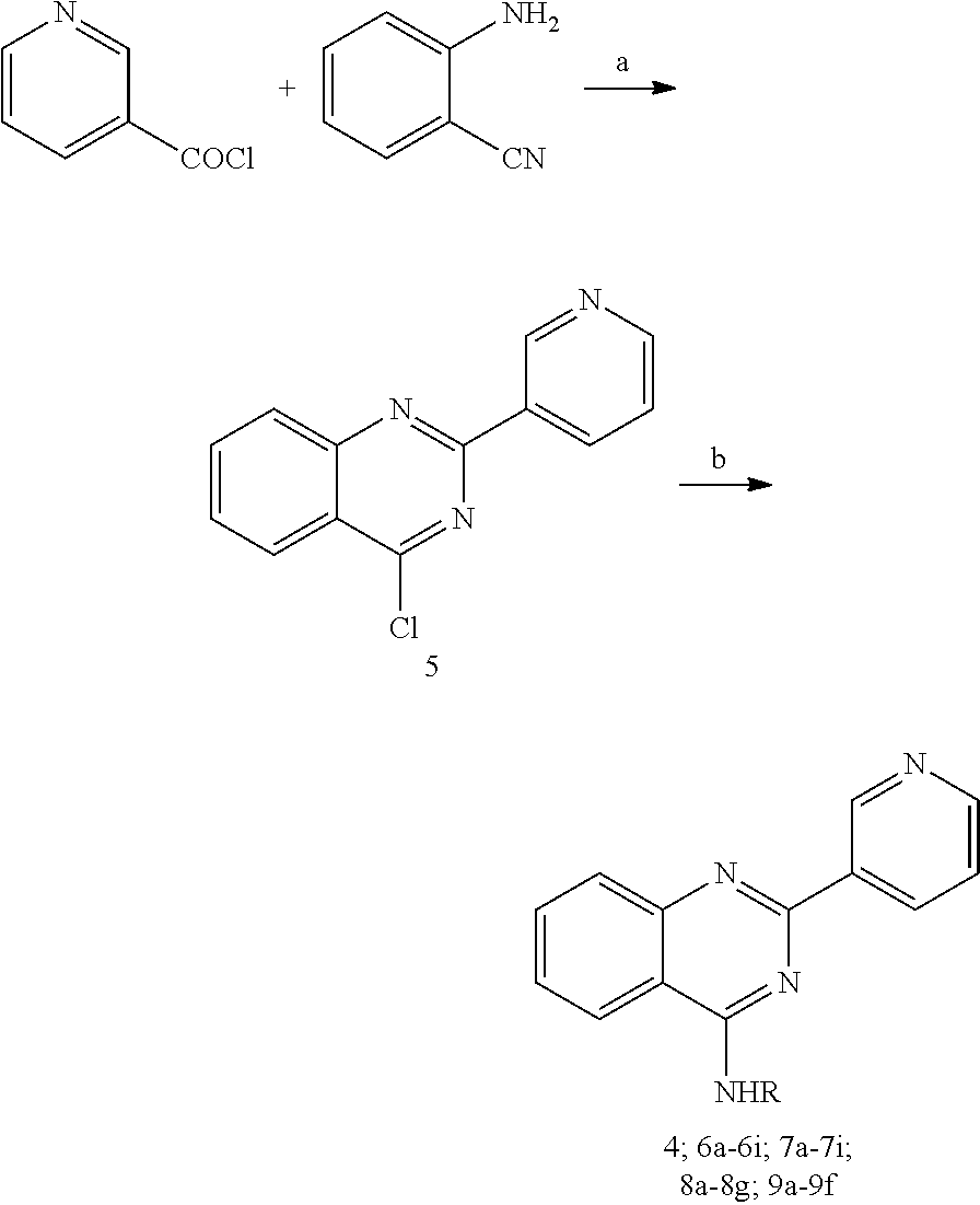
C1=CC=C2C(=C1)N=C(C1=CC=CN=C1)N=C2[NHR].C1=CC=C([COCl])C=N1.C1=CC=C([CN])C(N)=C1.C1=CC=C2C(=C1)N=C(C1=CC=CN=C1)N=C2Cl
